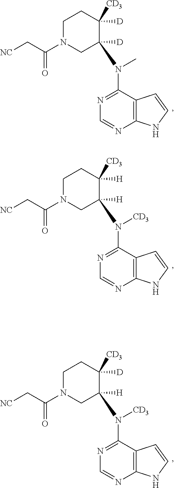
C12=C(C(N(C)C3([D])CN(C(C[NC])=O)CCC3([D])[CD3])=NC=N1)C=CN2.C12=C(C(N([CD3])C3([H])CN(C(C[NC])=O)CCC3([H])[CD3])=NC=N1)C=CN2.C12=C(C(N([CD3])C3([H])CN(C(C[NC])=O)CCC3([D])[CD3])=NC=N1)C=CN2
